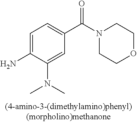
C1=C(N(C)C)C(N)=CC=C1C(=O)N1CCOCC1
